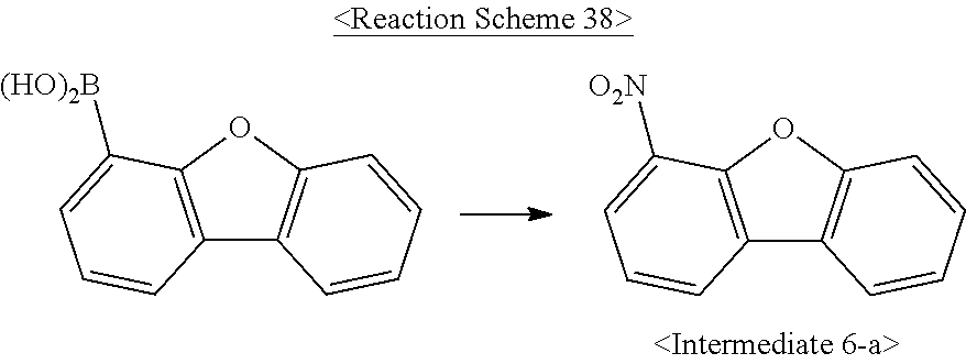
C12=C(OC3=C1C=CC=C3)C([O2N])=CC=C2.C12=C(OC3=C1C=CC=C3)C([(HO)2B])=CC=C2
